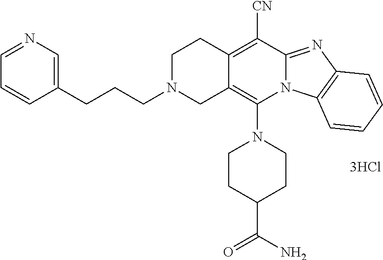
[3HCl].N1(C2=C3C(=C([CN])C4=NC5=C(N24)C=CC=C5)CCN(CCCC2=CN=CC=C2)C3)CCC(C(N)=O)CC1
